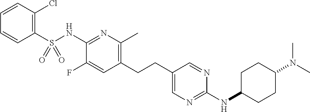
C1(S(NC2=NC(C)=C(CCC3=CN=C(NC4CCC(N(C)C)CC4)N=C3)C=C2F)(=O)=O)=C(Cl)C=CC=C1
